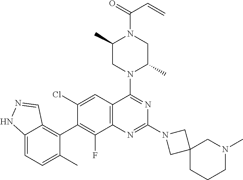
C12=CC=C(C)C(C3=C(F)C4=C(C=C3Cl)C(N3C(C)CN(C(=O)C=C)C(C)C3)=NC(N3CC5(C3)CCCN(C)C5)=N4)=C1C=NN2
